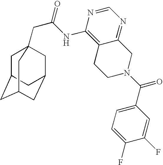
C1C2CC3CC(CC1(CC(=O)NC1=C4C(=NC=N1)CN(C(C1=CC=C(F)C(F)=C1)=O)CC4)C3)C2
